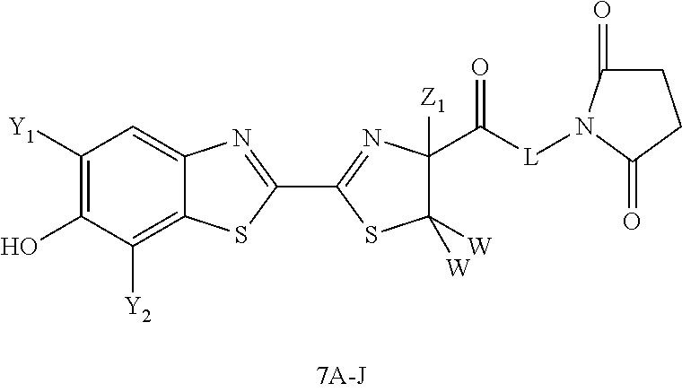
C1([Y1])=C(O)C([Y2])=C2C(=C1)N=C(C1=NC(C(=O)[L]N3C(=O)CCC3=O)([Z1])C([W])([W])S1)S2
